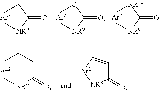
COC([NR9]C)=O.CCC([NR9]C)=O.C[NR10]C([NR9]C)=O.C(C(=O)[NR9]C)CC.C1=C[Ar2][NR9]C1=O
